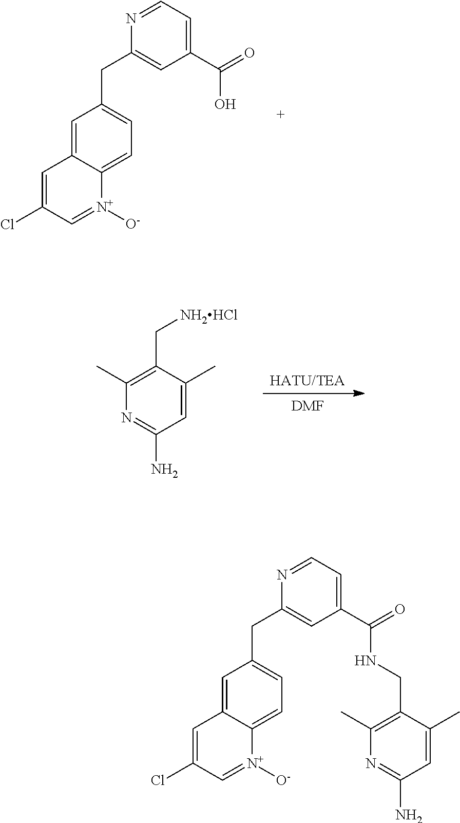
C(C1=CC(C(=O)O)=CC=N1)C1=CC=C2[N+]([O-])=CC(Cl)=CC2=C1.[DMF].[HATU/TEA].C1(C[NH2HCl])=C(C)N=C(N)C=C1C.C(C1=CC(C(=O)NCC2=C(C)N=C(N)C=C2C)=CC=N1)C1=CC=C2[N+]([O-])=CC(Cl)=CC2=C1
